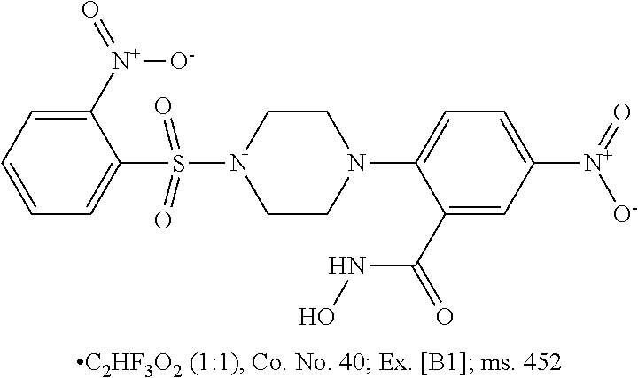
N1(C2=CC=C([N+](=O)[O-])C=C2C(=O)NO)CCN(S(=O)(=O)C2=CC=CC=C2[N+](=O)[O-])CC1
